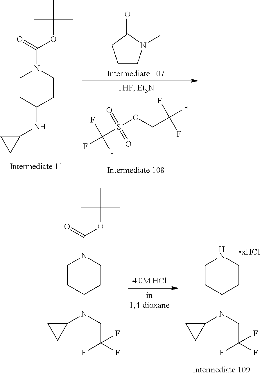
C1CC(NC2CC2)CCN1C(OC(C)(C)C)=O.C1CN(C)C(=O)C1.FC(S(OCC(F)(F)F)(=O)=O)(F)F.C1CC(N(C2CC2)CC(F)(F)F)CCN1.C1CC(N(C2CC2)CC(F)(F)F)CCN1C(OC(C)(C)C)=O
